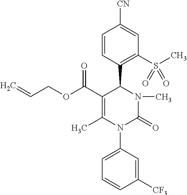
C1=CC(C2C(C(OCC=C)=O)=C(C)N(C3=CC=CC([CF3])=C3)C(=O)N2C)=C(S(C)(=O)=O)C=C1[CN]
